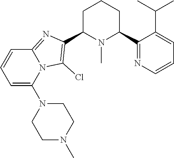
C1C(C2=C(Cl)N3C(=N2)C=CC=C3N2CCN(C)CC2)N(C)C(C2=NC=CC=C2C(C)C)CC1
